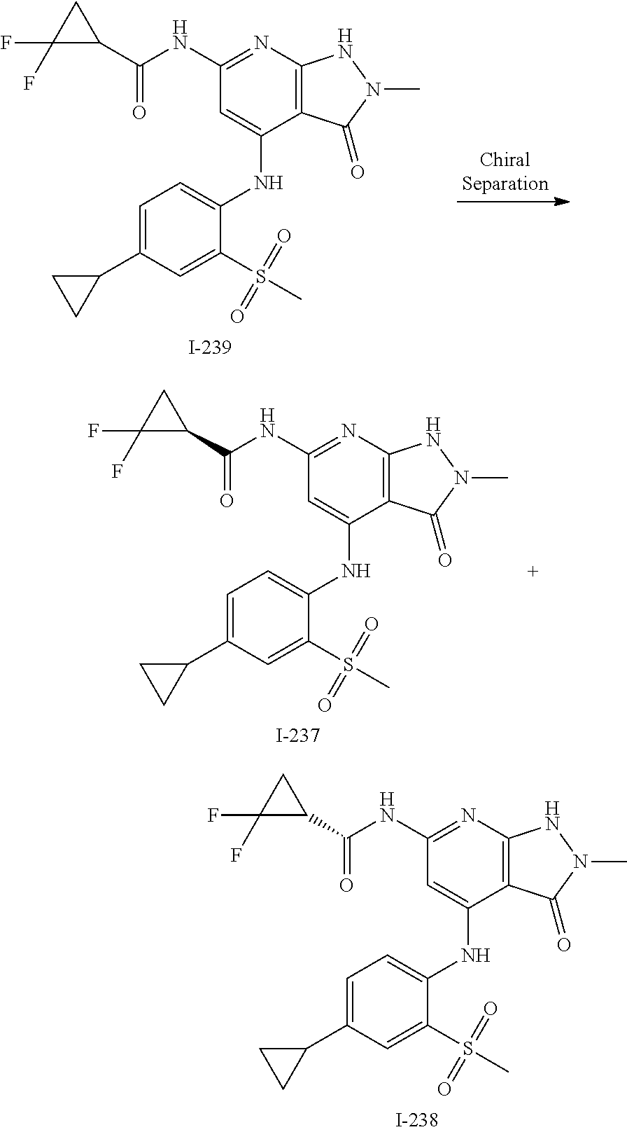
C12=C(N=C(NC(C3CC3(F)F)=O)C=C1NC1=CC=C(C3CC3)C=C1S(C)(=O)=O)NN(C)C2=O.C12=C(N=C(NC(C3CC3(F)F)=O)C=C1NC1=CC=C(C3CC3)C=C1S(C)(=O)=O)NN(C)C2=O.C12=C(N=C(NC(C3CC3(F)F)=O)C=C1NC1=CC=C(C3CC3)C=C1S(C)(=O)=O)NN(C)C2=O
